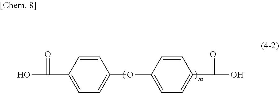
C1=C(OC2=CC=C(C(O)=O)C=C2)C=CC(C(O)=O)=C1
